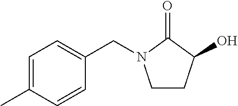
C1=C(C)C=CC(CN2CCC(O)C2=O)=C1
